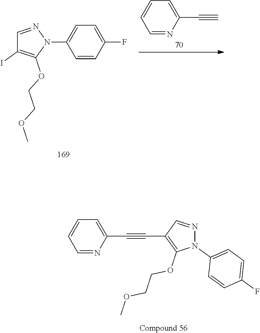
C1=NC(C#CC2=C(OCCOC)N(C3=CC=C(F)C=C3)N=C2)=CC=C1.C1=CC(F)=CC=C1N1N=CC(I)=C1OCCOC.C1=NC(C#C)=CC=C1
